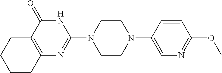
C12=C(C(=O)NC(N3CCN(C4=CN=C(OC)C=C4)CC3)=N1)CCCC2
